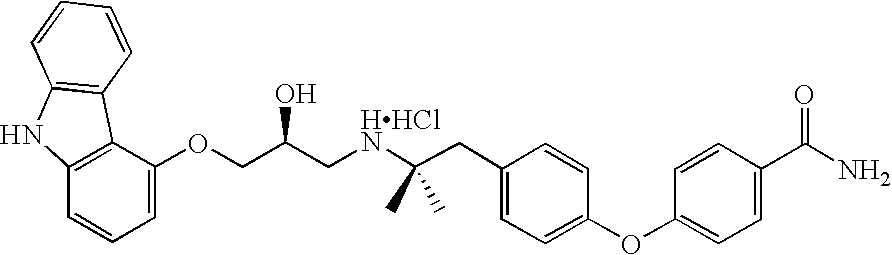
C1=C(OCC(C[HHClN]C(CC2=CC=C(OC3=CC=C(C(N)=O)C=C3)C=C2)(C)C)O)C2=C(C=C1)NC1=C2C=CC=C1
